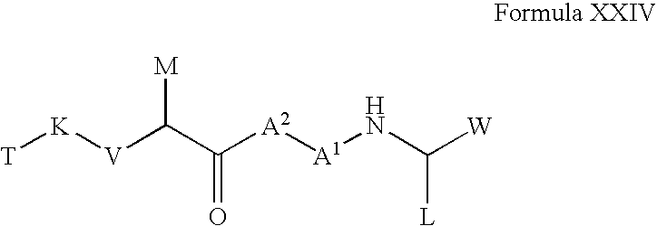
[T][K][V]C(C([A2][A1]NC([W])[L])=O)[M]
